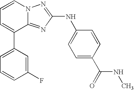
C1=C(C2=CC=CN3C2=NC(NC2=CC=C(C(=O)NC)C=C2)=N3)C=C(F)C=C1
